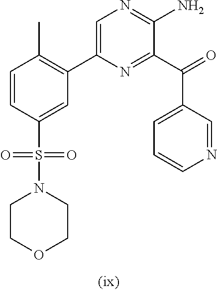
C1=CC(S(=O)(N2CCOCC2)=O)=CC(C2=CN=C(N)C(C(=O)C3=CC=CN=C3)=N2)=C1C
